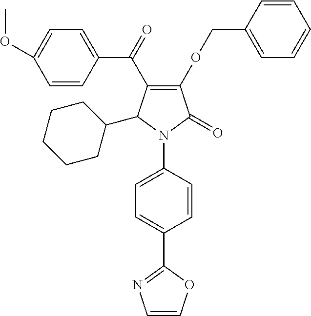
C1(OCC2=CC=CC=C2)=C(C(=O)C2=CC=C(OC)C=C2)C(C2CCCCC2)N(C2=CC=C(C3=NC=CO3)C=C2)C1=O
